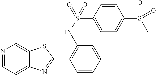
C1(NS(C2=CC=C(S(C)(=O)=O)C=C2)(=O)=O)=C(C2=NC3=CC=NC=C3S2)C=CC=C1
